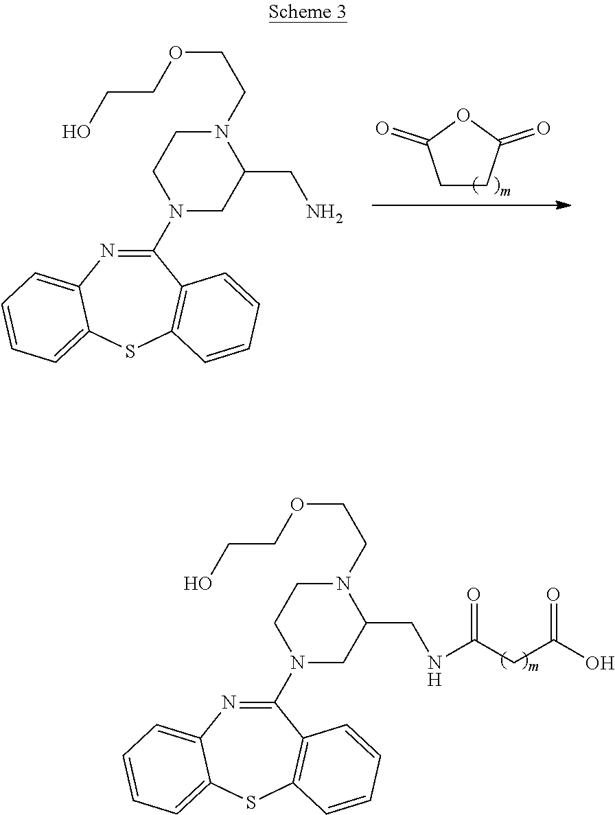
N1(C2=NC3=CC=CC=C3SC3=C2C=CC=C3)CC(CNC(CC(O)=O)=O)N(CCOCCO)CC1.C1CC(=O)OC1=O.N1(C2=NC3=CC=CC=C3SC3=C2C=CC=C3)CC(CN)N(CCOCCO)CC1
